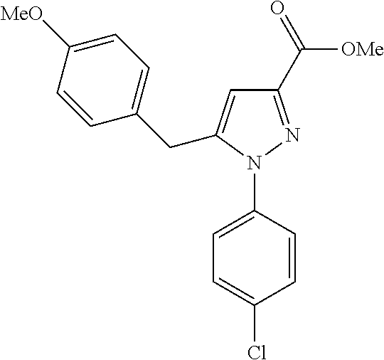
C1=C(N2N=C(C(=O)[OMe])C=C2CC2=CC=C([MeO])C=C2)C=CC(Cl)=C1
